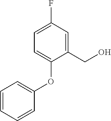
C1=C(CO)C(OC2=CC=CC=C2)=CC=C1F
